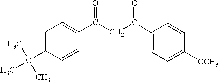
C1=CC(C(C)(C)C)=CC=C1C(=O)CC(=O)C1=CC=C([OCH3])C=C1
